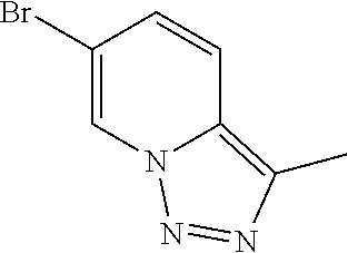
C1(Br)=CN2C(=C(C)N=N2)C=C1
